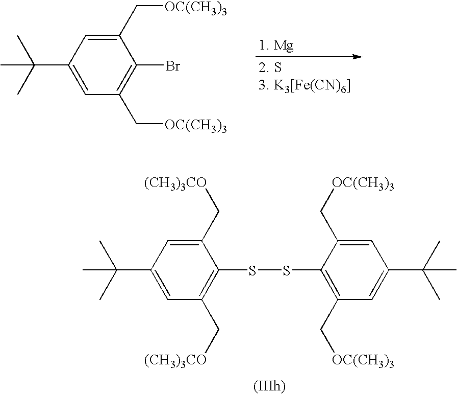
C1(C(C)(C)C)=CC(C[OC(CH3)3])=C(Br)C(C[OC(CH3)3])=C1.C1(C[OC(CH3)3])=C(SSC2=C(C[(CH3)3CO])C=C(C(C)(C)C)C=C2C[(CH3)3CO])C(C[OC(CH3)3])=CC(C(C)(C)C)=C1
